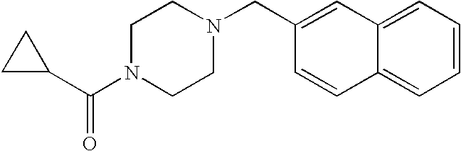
N1(C(C2CC2)=O)CCN(CC2=CC3=CC=CC=C3C=C2)CC1
